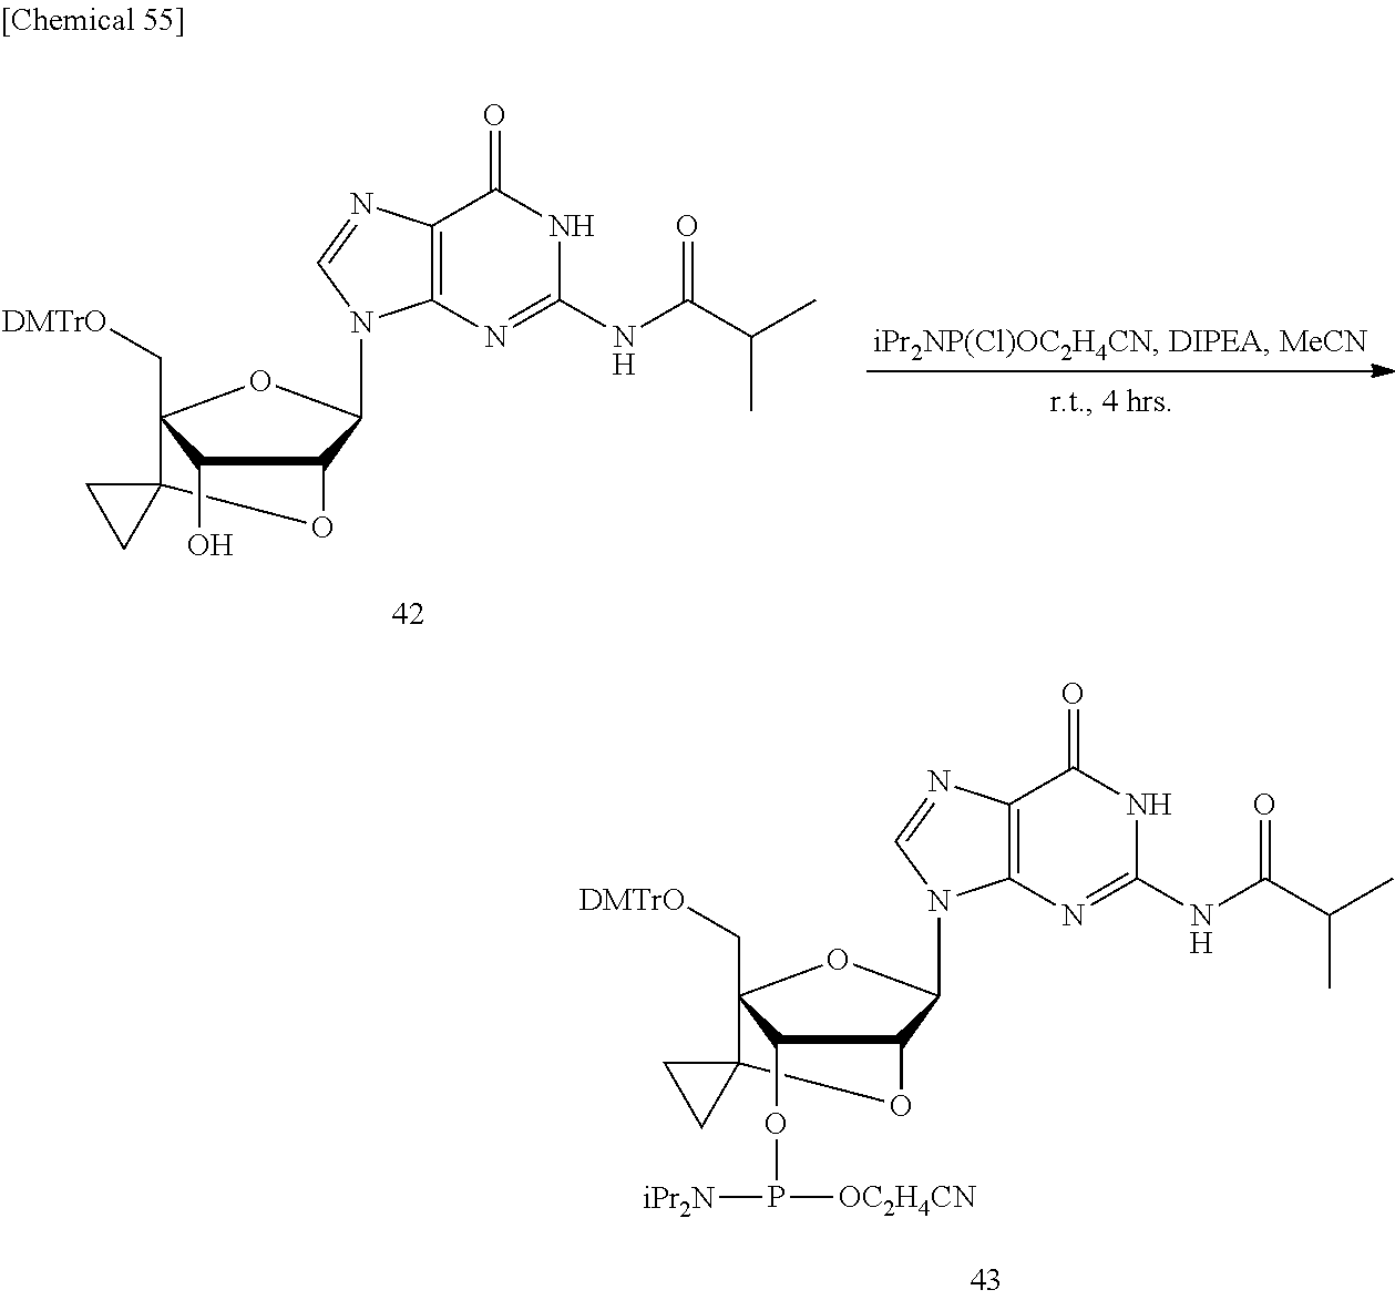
N1(C2C3C(OP([OC2H4CN])[iPr2N])C(C[DMTrO])(O2)C2(O3)CC2)C=NC2=C1N=C(NC(C(C)C)=O)NC2=O.N1(C2C3C(O)C(C[DMTrO])(O2)C2(O3)CC2)C=NC2=C1N=C(NC(C(C)C)=O)NC2=O
